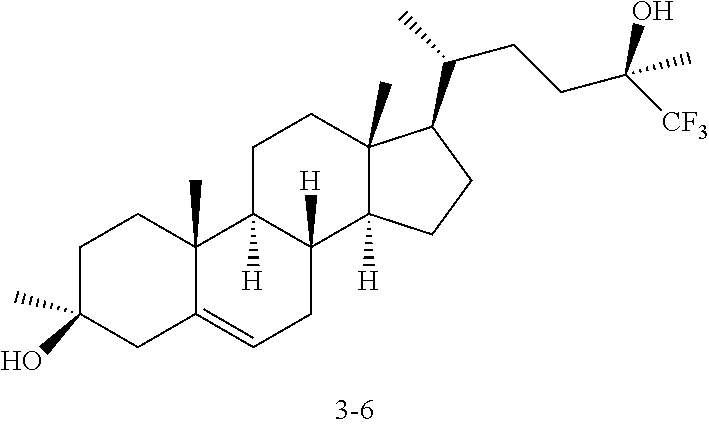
C1C(C)(O)CC2=CCC3([H])C([H])(C2(C)C1)CCC1(C)C3([H])CCC1C(CCC(O)([CF3])C)C
